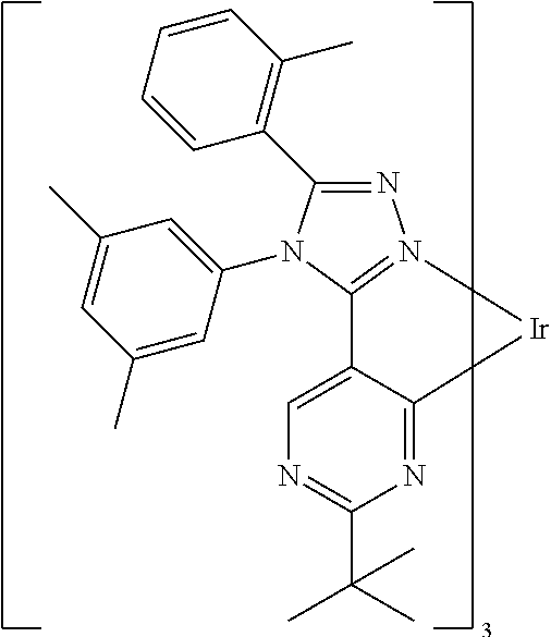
C1=CC=CC(C)=C1C1=NN2=C(N1C1=CC(C)=CC(C)=C1)C1=CN=C(C(C)(C)C)N=C1[Ir]2
